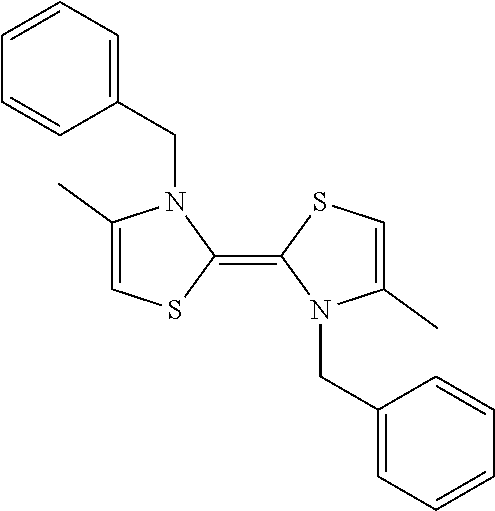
C1(C)=CSC(=C2N(CC3=CC=CC=C3)C(C)=CS2)N1CC1=CC=CC=C1
